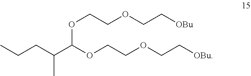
O(CCOCC[OBu])C(C(CCC)C)OCCOCC[OBu]
